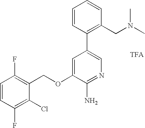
C1=CC(F)=C(Cl)C(COC2=CC(C3=C(CN(C)C)C=CC=C3)=CN=C2N)=C1F
